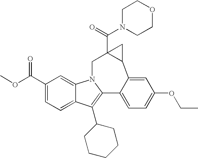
N1(C(=O)C23C(C4=CC(OCC)=CC=C4C4=C(C5CCCCC5)C5=CC=C(C(=O)OC)C=C5N4C2)C3)CCOCC1
